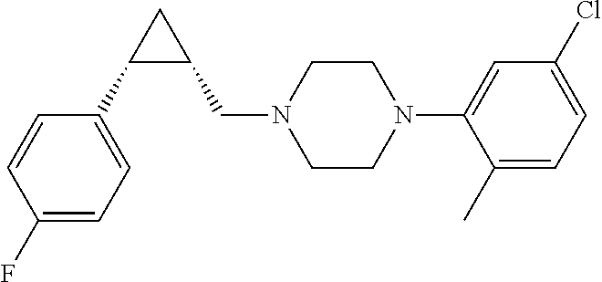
C1=C(C2C(CN3CCN(C4=CC(Cl)=CC=C4C)CC3)C2)C=CC(F)=C1
